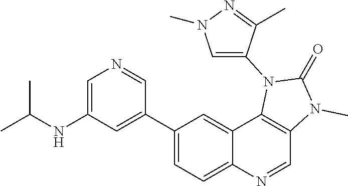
CC(NC1=CN=CC(C2=CC=C3C(=C2)C2=C(C=N3)N(C)C(=O)N2C2=CN(C)N=C2C)=C1)C
